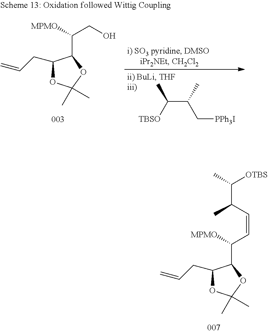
C(C(C([TBSO])C)C)[PPh3I].C1(CC=C)OC(C)(C)OC1C(CO)[MPMO].C1(CC=C)OC(C)(C)OC1C(C=CC(C([OTBS])C)C)[MPMO]
